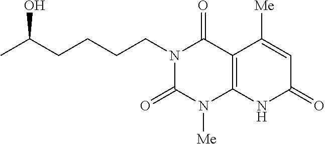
N1(CCCCC(C)O)C(=O)N([Me])C2=C(C1=O)C([Me])=CC(=O)N2
